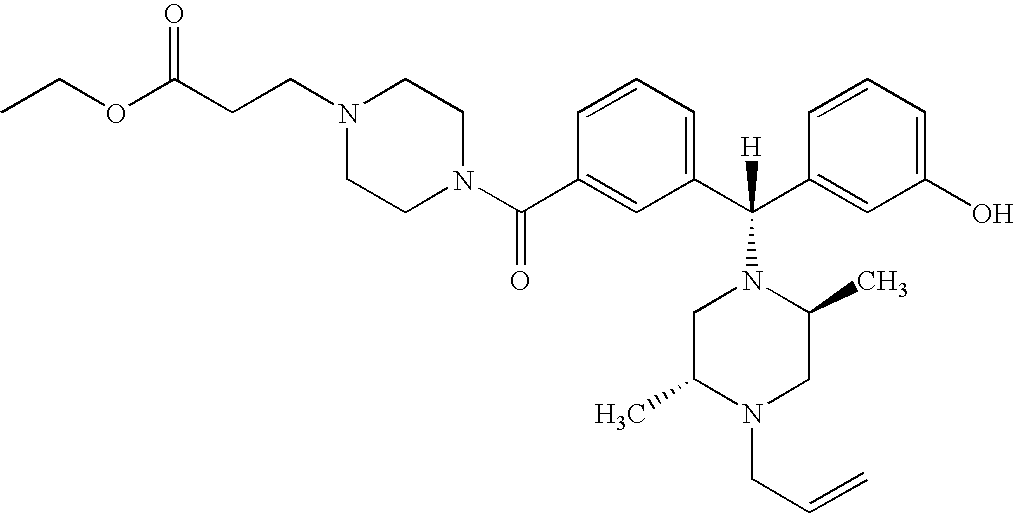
C1(C(N2CCN(CCC(OCC)=O)CC2)=O)=CC(C(C2=CC(O)=CC=C2)([H])N2CC(C)N(CC=C)CC2C)=CC=C1
